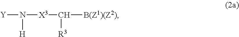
[X3](C([R3])[B(Z1)(Z2)])N([H])[Y]
